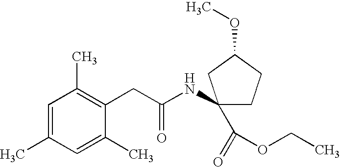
C1=C(C)C=C(C)C(CC(NC2(C(=O)OCC)CCC(OC)C2)=O)=C1C
